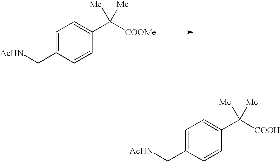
C1=C(C[AcHN])C=CC(C([COOMe])([Me])[Me])=C1.C1=C(C[AcHN])C=CC(C([COOH])([Me])[Me])=C1
